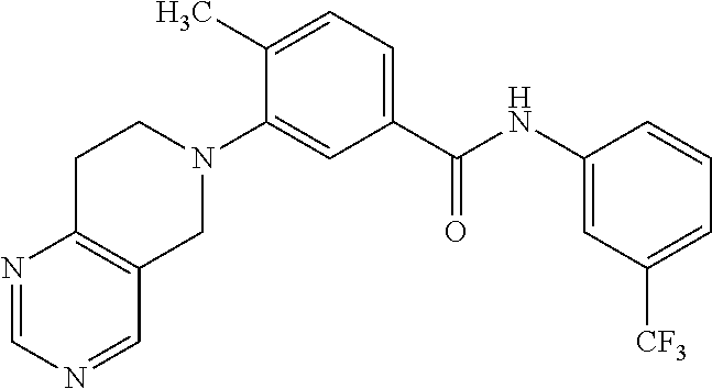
N1=CN=CC2=C1CCN(C1=CC(C(NC3=CC([CF3])=CC=C3)=O)=CC=C1C)C2
